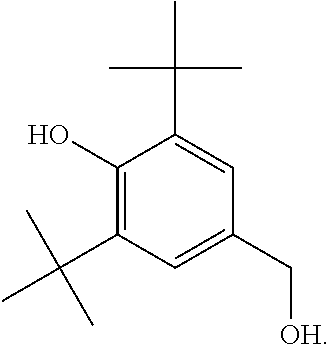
C1(O)=C(C(C)(C)C)C=C(C[OH])C=C1C(C)(C)C
